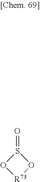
[R73]1OS(=O)O1
